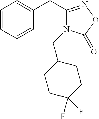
C1=CC=CC(CC2=NOC(=O)N2CC2CCC(F)(F)CC2)=C1
